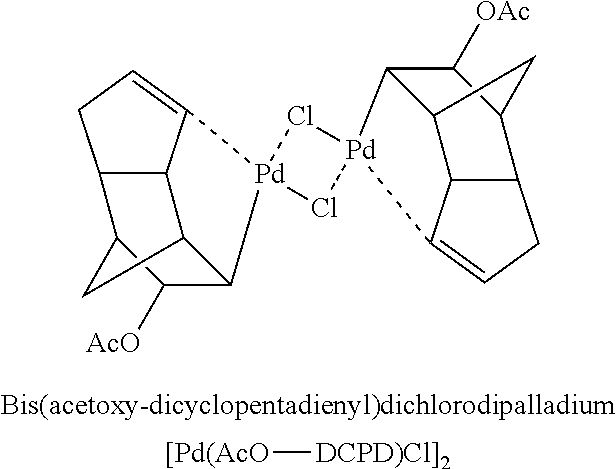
[[Pd(AcO][DCPD)Cl]2].C12C3C4C(C([OAc])C1[Pd]1(C3=CC4)Cl[Pd]3(C4C5C6C(C(C4[AcO])C5)CC=C63)Cl1)C2
